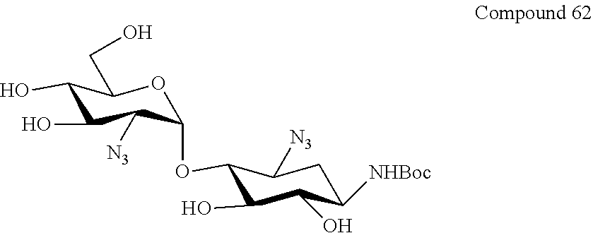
C1C([NHBoc])C(O)C(O)C(OC2OC(CO)C(O)C(O)C2[N3])C1[N3]
